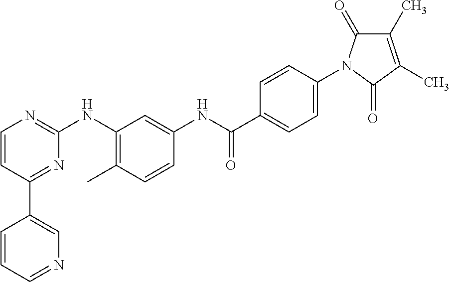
C1(C2=CN=CC=C2)=NC(NC2=C(C)C=CC(NC(C3=CC=C(N4C(=O)C(C)=C(C)C4=O)C=C3)=O)=C2)=NC=C1
